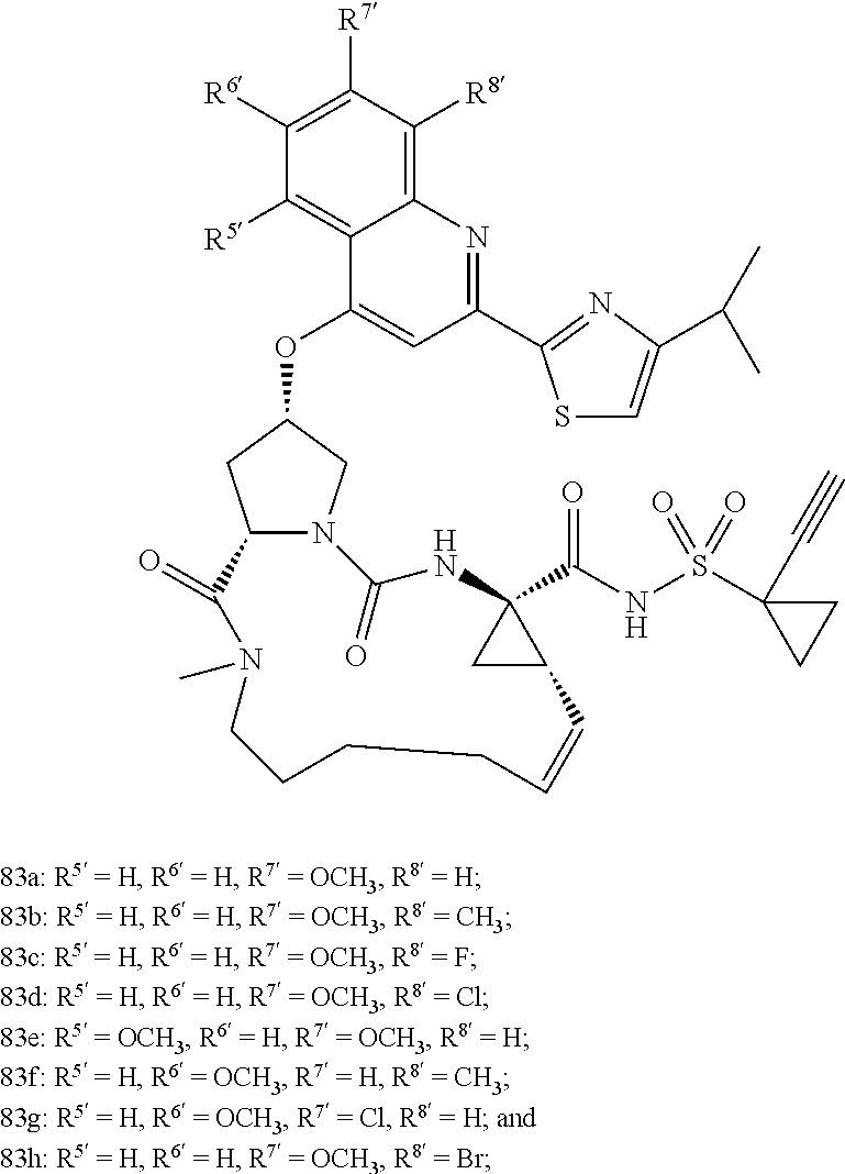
C12N(CC(OC3=CC(C4=NC(C(C)C)=CS4)=NC4=C([R8])C([R7])=C([R6])C([R5])=C34)C1)C(=O)NC1(C(NS(C3(C#C)CC3)(=O)=O)=O)CC1C=CCCCCN(C)C2=O
